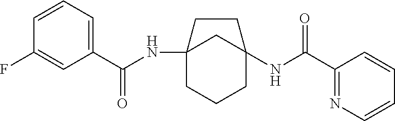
C12(NC(C3=CC=CC(F)=C3)=O)CCCC(NC(C3=NC=CC=C3)=O)(C1)CC2
